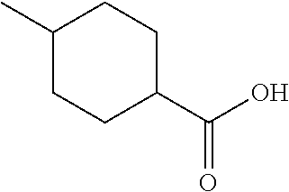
CC1CCC(C(O)=O)CC1
